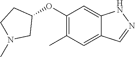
C1(OC2CCN(C)C2)=C(C)C=C2C(=C1)NN=C2
